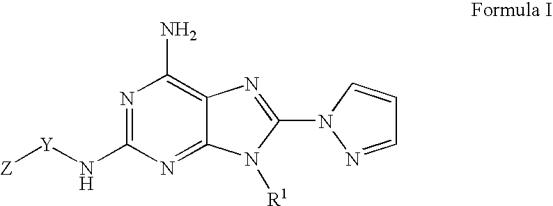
[Z][Y]NC1=NC(N)=C2C(=N1)N([R1])C(N1C=CC=N1)=N2
